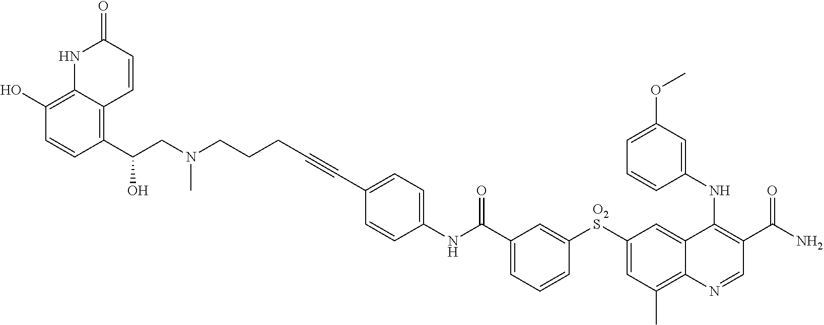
C1(C(CN(CCCC#CC2=CC=C(NC(C3=CC=CC([O2S]C4=CC(C)=C5C(=C4)C(NC4=CC(OC)=CC=C4)=C(C(N)=O)C=N5)=C3)=O)C=C2)C)O)=C2C(=C(O)C=C1)NC(=O)C=C2
